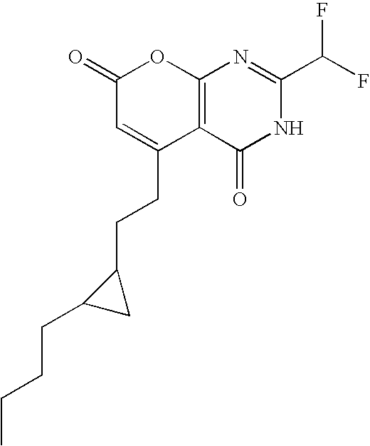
C1(=O)C=C(CCC2C(CCCC)C2)C2=C(O1)N=C(C(F)F)NC2=O
